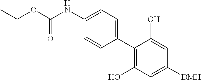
C(C)OC(NC1=CC=C(C2=C(O)C=C([DMH])C=C2O)C=C1)=O
